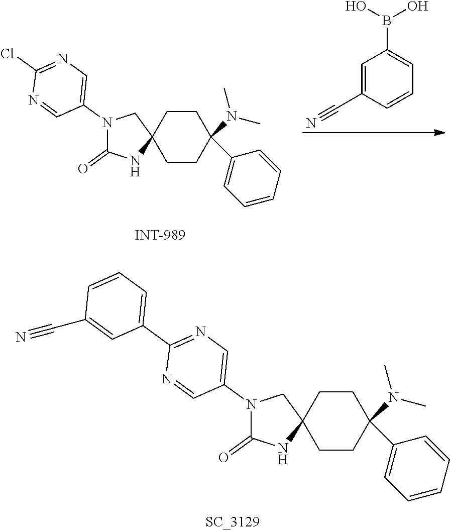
C12(CCC(N(C)C)(C3=CC=CC=C3)CC1)CN(C1=CN=C(Cl)N=C1)C(=O)N2.C1=C(C#N)C=CC=C1B(O)O.C12(CCC(N(C)C)(C3=CC=CC=C3)CC1)CN(C1=CN=C(C3=CC=CC(C#N)=C3)N=C1)C(=O)N2
